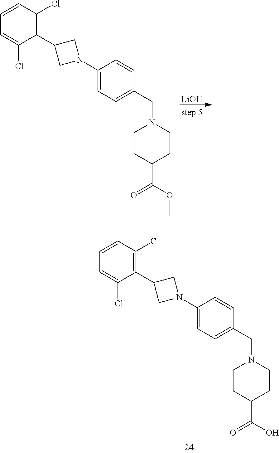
[LiOH].C1(C2CN(C3=CC=C(CN4CCC(C(OC)=O)CC4)C=C3)C2)=C(Cl)C=CC=C1Cl.C1(C2CN(C3=CC=C(CN4CCC(C(O)=O)CC4)C=C3)C2)=C(Cl)C=CC=C1Cl
